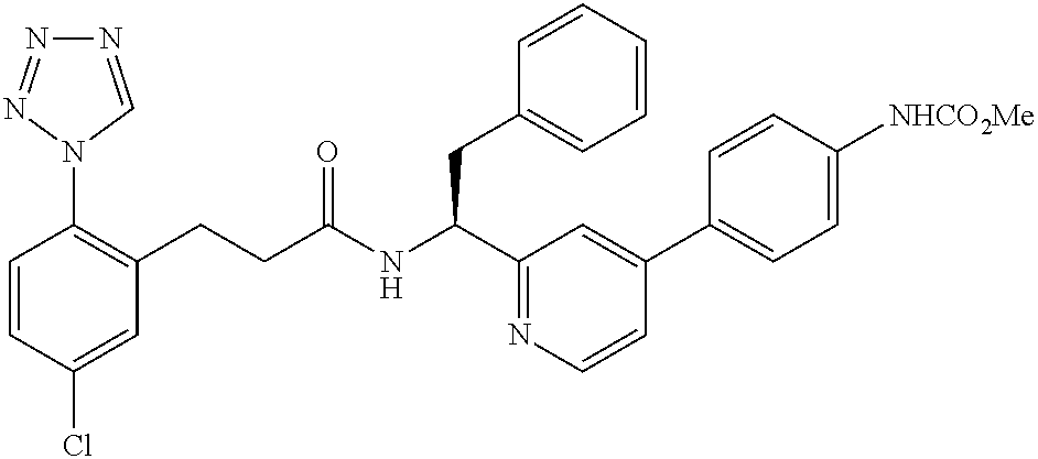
C1=CC(Cl)=CC(CCC(NC(CC2=CC=CC=C2)C2=NC=CC(C3=CC=C([NHCO2Me])C=C3)=C2)=O)=C1N1C=NN=N1
